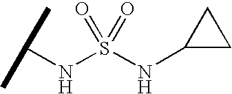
N(S(NC1CC1)(=O)=O)C(C)C
